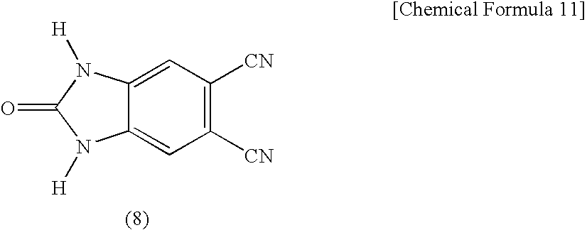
C12=CC([CN])=C([CN])C=C1N([H])C(=O)N2[H]
